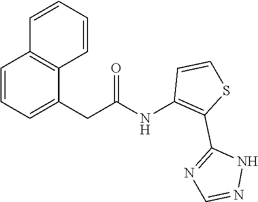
C1=CC=CC2=C1C=CC=C2CC(NC1=C(C2=NC=NN2)SC=C1)=O
